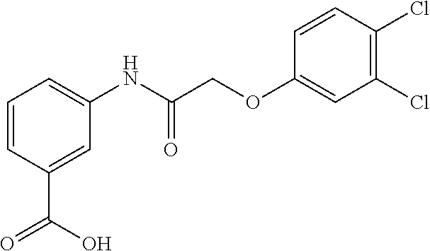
C1=CC(C(O)=O)=CC(NC(COC2=CC(Cl)=C(Cl)C=C2)=O)=C1
